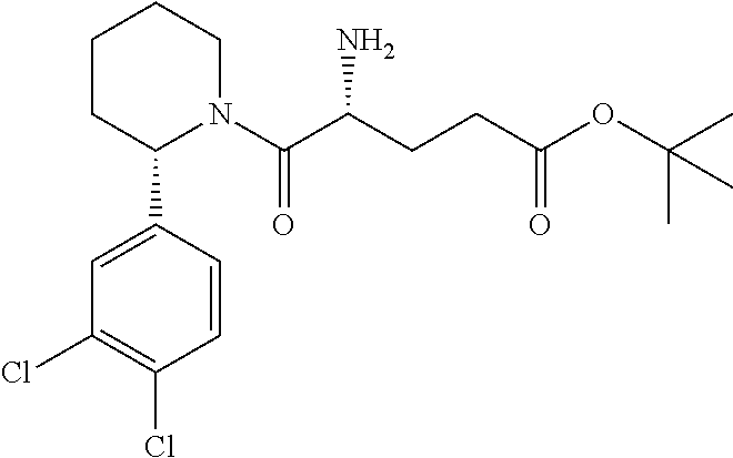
C1=CC(C2N(C(C(CCC(OC(C)(C)C)=O)N)=O)CCCC2)=CC(Cl)=C1Cl
